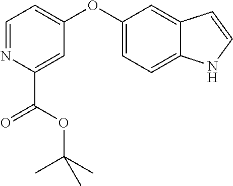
C1=NC(C(OC(C)(C)C)=O)=CC(OC2=CC=C3C(=C2)C=CN3)=C1
